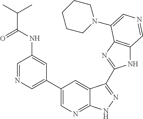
C1(C2=CN=CC(NC(C(C)C)=O)=C2)=CN=C2C(=C1)C(C1=NC3=C(N1)C=NC=C3N1CCCCC1)=NN2
